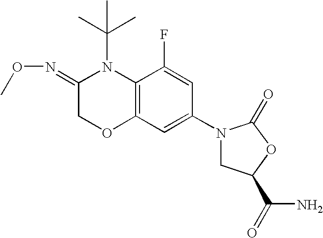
C12=C(C(F)=CC(N3CC(C(N)=O)OC3=O)=C1)N(C(C)(C)C)C(=NOC)CO2
